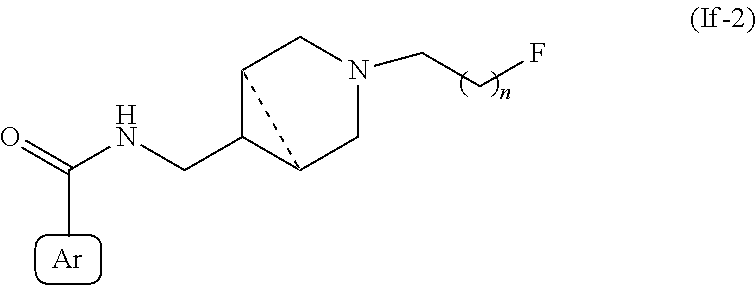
O=C(NCC1C2CN(CCF)CC12)C.[Ar]
